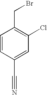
C1=CC(C#N)=CC(Cl)=C1CBr
